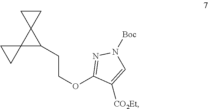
C12(C(CCOC3=NN([Boc])C=C3[CO2Et])C13CC3)CC2
